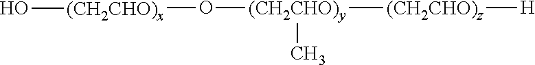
[(CH2CHO)x](O[(CH2CHO)y]([(CH2CHO)z][H])C)O
